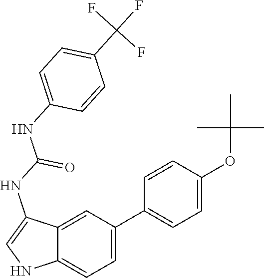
C12=CC=C(C3=CC=C(OC(C)(C)C)C=C3)C=C1C(NC(NC1=CC=C(C(F)(F)F)C=C1)=O)=CN2
